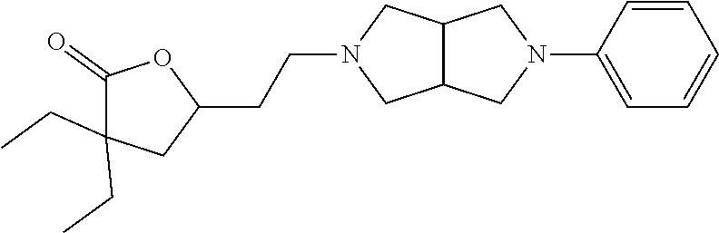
C1=CC(N2CC3C(C2)CN(CCC2OC(=O)C(CC)(CC)C2)C3)=CC=C1
